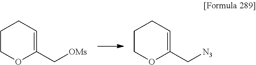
C1COC(C[OMs])=CC1.C1COC(C[N3])=CC1
